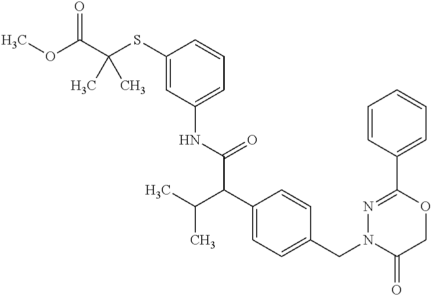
C1(NC(C(C2=CC=C(CN3C(=O)COC(C4=CC=CC=C4)=N3)C=C2)C(C)C)=O)=CC=CC(SC(C(OC)=O)(C)C)=C1
